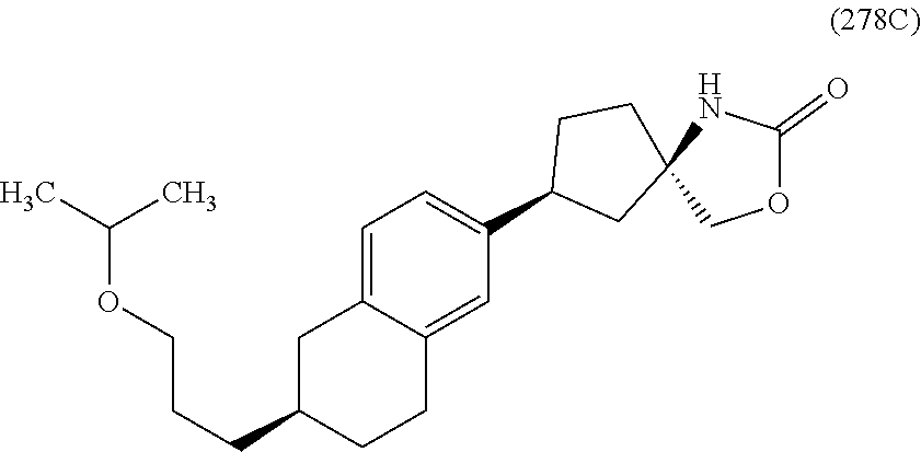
C1C(CCCOC(C)C)CCC2=CC(C3CC4(CC3)NC(=O)OC4)=CC=C12
